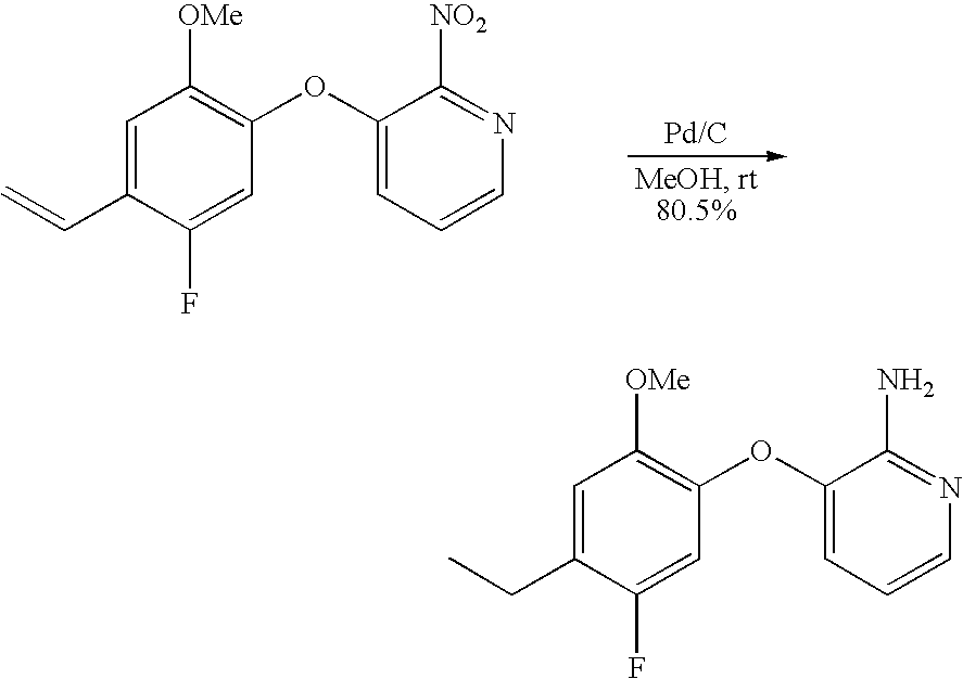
[Pd/C].C1=C(C=C)C(F)=CC(OC2=CC=CN=C2[NO2])=C1[OMe].C1=C(CC)C(F)=CC(OC2=CC=CN=C2N)=C1[OMe]
